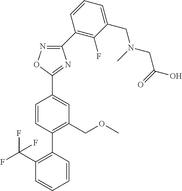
C1=CC(C2=C(C(F)(F)F)C=CC=C2)=C(COC)C=C1C1=NC(C2=C(F)C(CN(C)CC(=O)O)=CC=C2)=NO1
